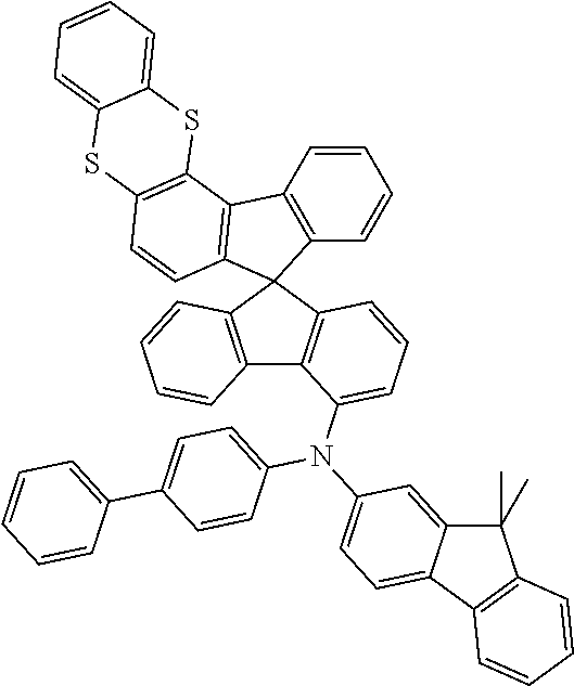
C1=CC=CC2=C1C1=C(C=CC3=C1SC1=CC=CC=C1S3)C21C2=C(C3=C1C=CC=C3)C(N(C1=CC=C3C(=C1)C(C)(C)C1=C3C=CC=C1)C1=CC=C(C3=CC=CC=C3)C=C1)=CC=C2
